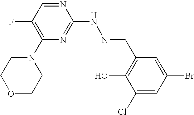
N1=CC(F)=C(N2CCOCC2)N=C1NN=CC1=C(O)C(Cl)=CC(Br)=C1
